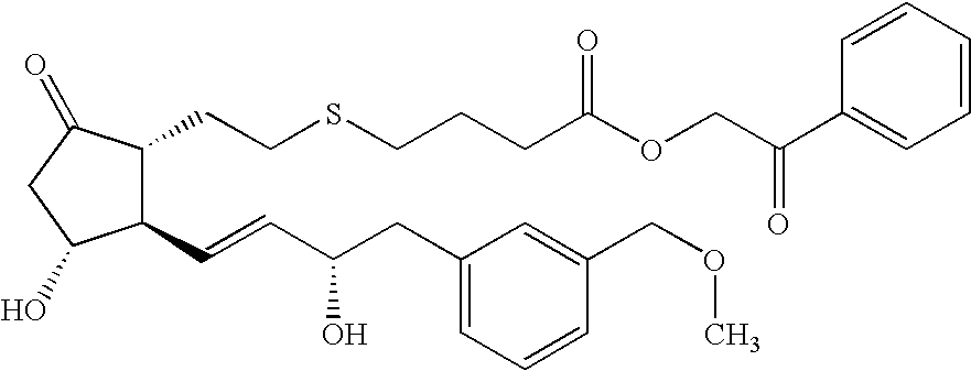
C1(C=CC(CC2=CC=CC(COC)=C2)O)C(CCSCCCC(OCC(C2=CC=CC=C2)=O)=O)C(=O)CC1O
